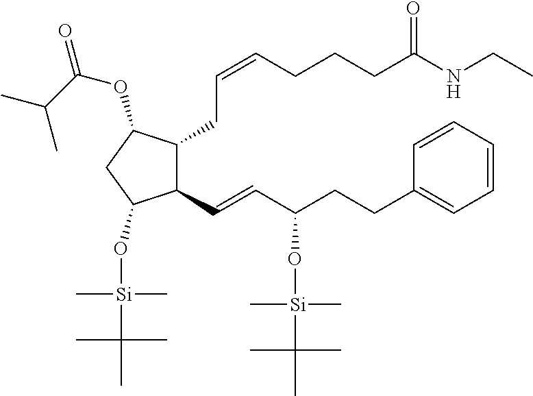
C(=CCCCC(NCC)=O)CC1C(C=CC(CCC2=CC=CC=C2)O[Si](C(C)(C)C)(C)C)C(O[Si](C(C)(C)C)(C)C)CC1OC(C(C)C)=O
